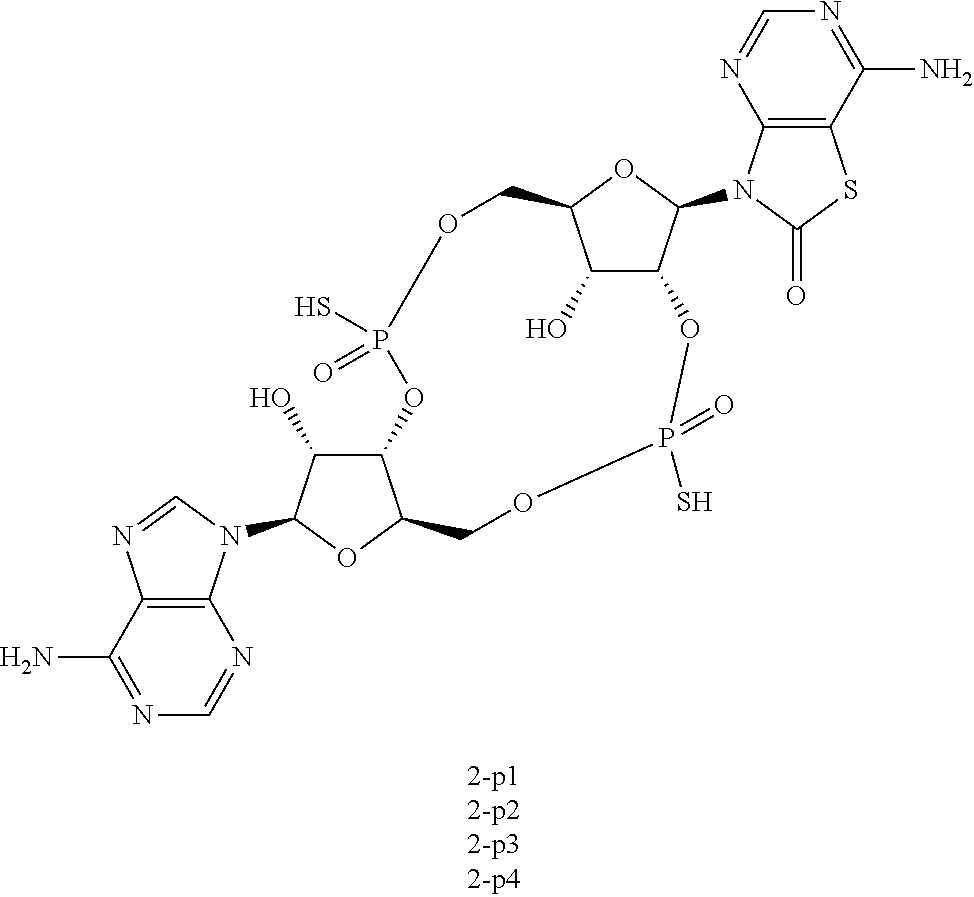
C1(O)C2C(N3C4=C(SC3=O)C(N)=NC=N4)OC1COP(S)(=O)OC1C(O)C(N3C4=C(C(N)=NC=N4)N=C3)OC1COP(S)(=O)O2
